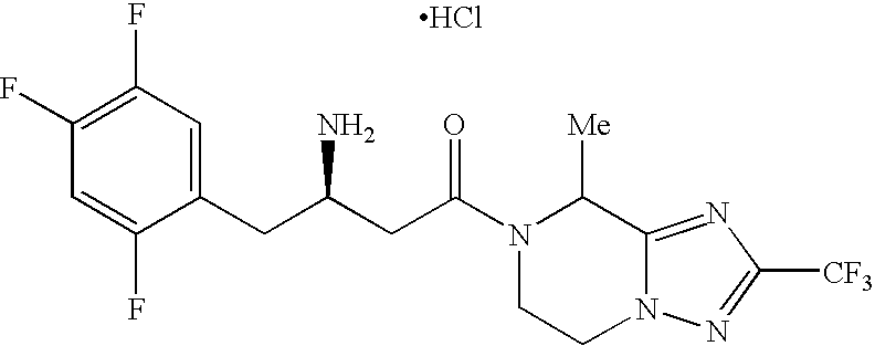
C1(CC(CC(N2CCN3C(=NC([CF3])=N3)C2[Me])=O)N)=CC(F)=C(F)C=C1F.Cl
